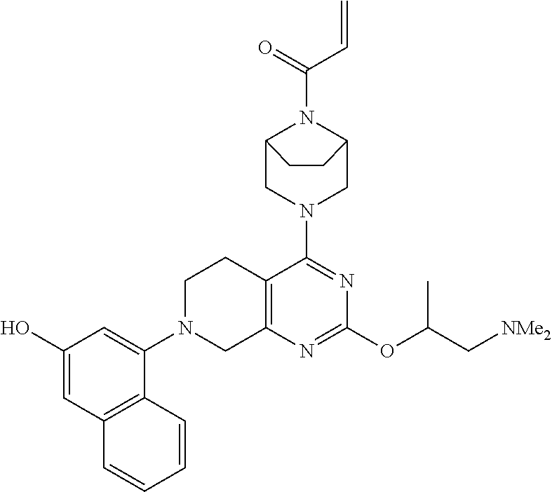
C12=C(N=C(OC(C[NMe2])C)N=C1N1CC3N(C(=O)C=C)C(C1)CC3)CN(C1=CC(O)=CC3=C1C=CC=C3)CC2
